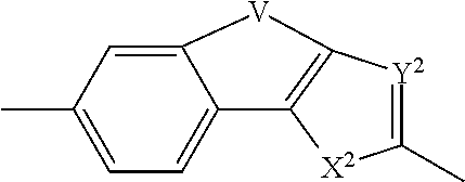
C12=CC=C(C)C=C1[V]C1=C2[X2]C(C)=[Y2]1
